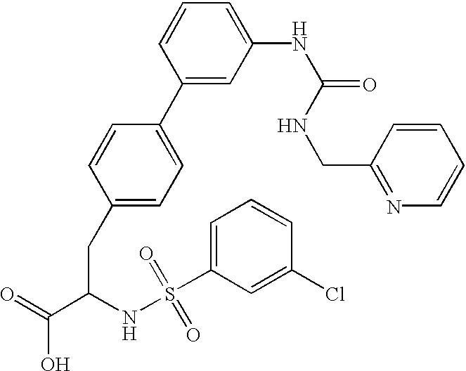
C1(CC(C(=O)O)NS(C2=CC=CC(Cl)=C2)(=O)=O)=CC=C(C2=CC(NC(=O)NCC3=NC=CC=C3)=CC=C2)C=C1
